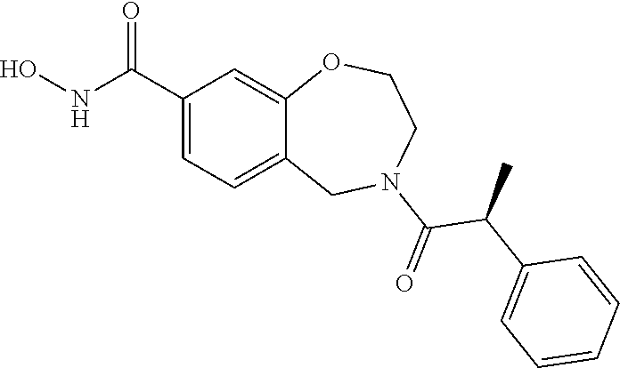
C1(C(NO)=O)=CC=C2C(=C1)OCCN(C(=O)C(C1=CC=CC=C1)C)C2
